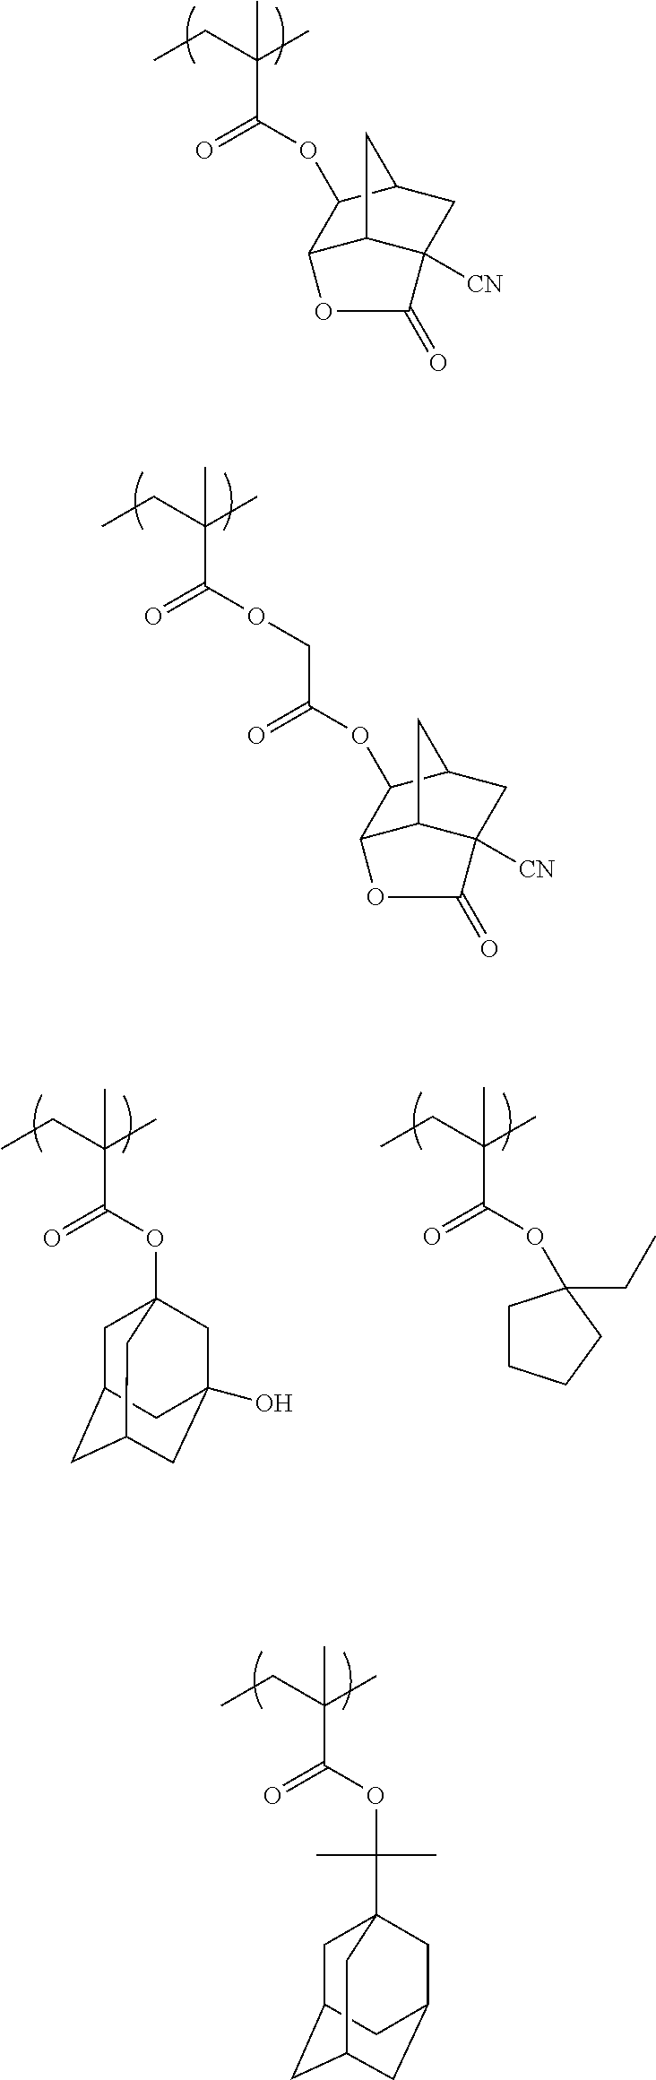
C(C)(CC)(C(=O)OC1C2C3C([CN])(CC1C3)C(=O)O2)C.C(C)(CC)(C(=O)OCC(=O)OC1C2C3C([CN])(CC1C3)C(=O)O2)C.C(C)(CC)(C(=O)OC12CC3CC(CC(O)(C1)C3)C2)C.C(C)(CC)(C(=O)OC1(CC)CCCC1)C.C(C)(CC)(C(=O)OC(C)(C)C12CC3CC(CC(C1)C3)C2)C
